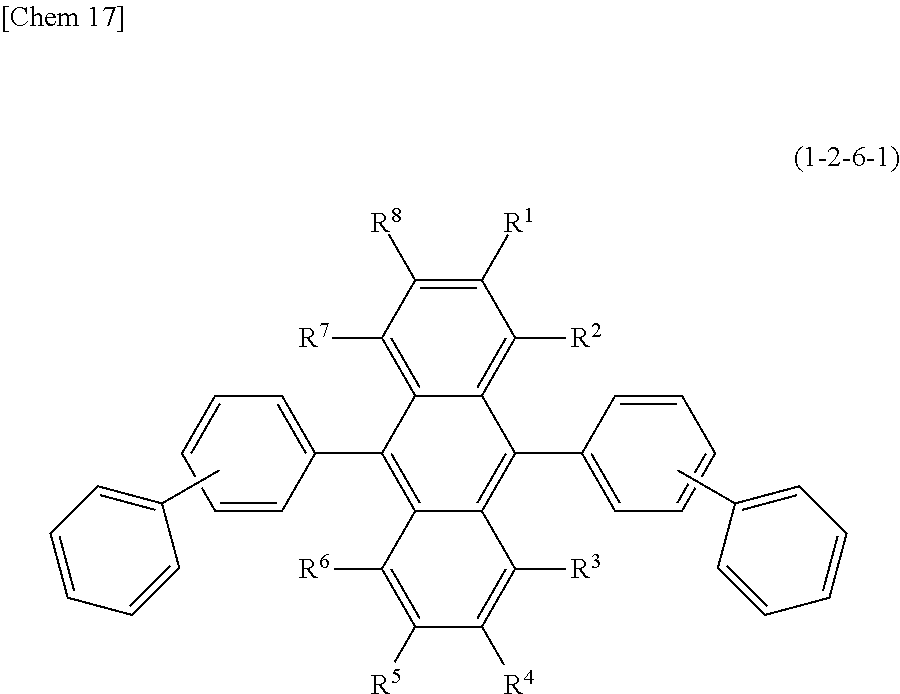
CC1=CC=CC=C1.C1([R1])=C([R8])C([R7])=C2C(=C1[R2])C(C1=CC=CC=C1)=C1C(=C2C2=CC=CC=C2)C([R6])=C([R5])C([R4])=C1[R3].CC1=CC=CC=C1
